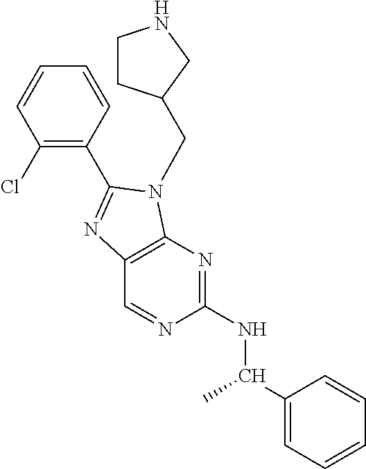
C12=C(N=C(NC(C3=CC=CC=C3)C)N=C1)N(CC1CCNC1)C(C1=C(Cl)C=CC=C1)=N2
